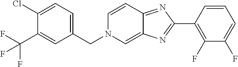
C1(Cl)=CC=C(CN2C=C3C(=NC(C4=C(F)C(F)=CC=C4)=N3)C=C2)C=C1C(F)(F)F
